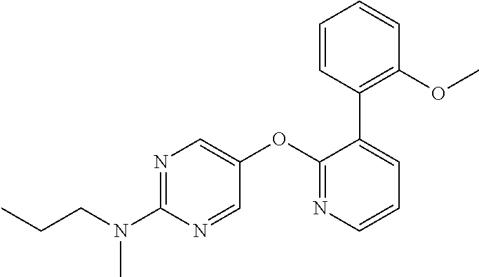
N1=C(N(CCC)C)N=CC(OC2=NC=CC=C2C2=C(OC)C=CC=C2)=C1
